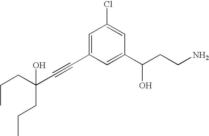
C(C(C#CC1=CC(Cl)=CC(C(CCN)O)=C1)(CCC)O)CC
